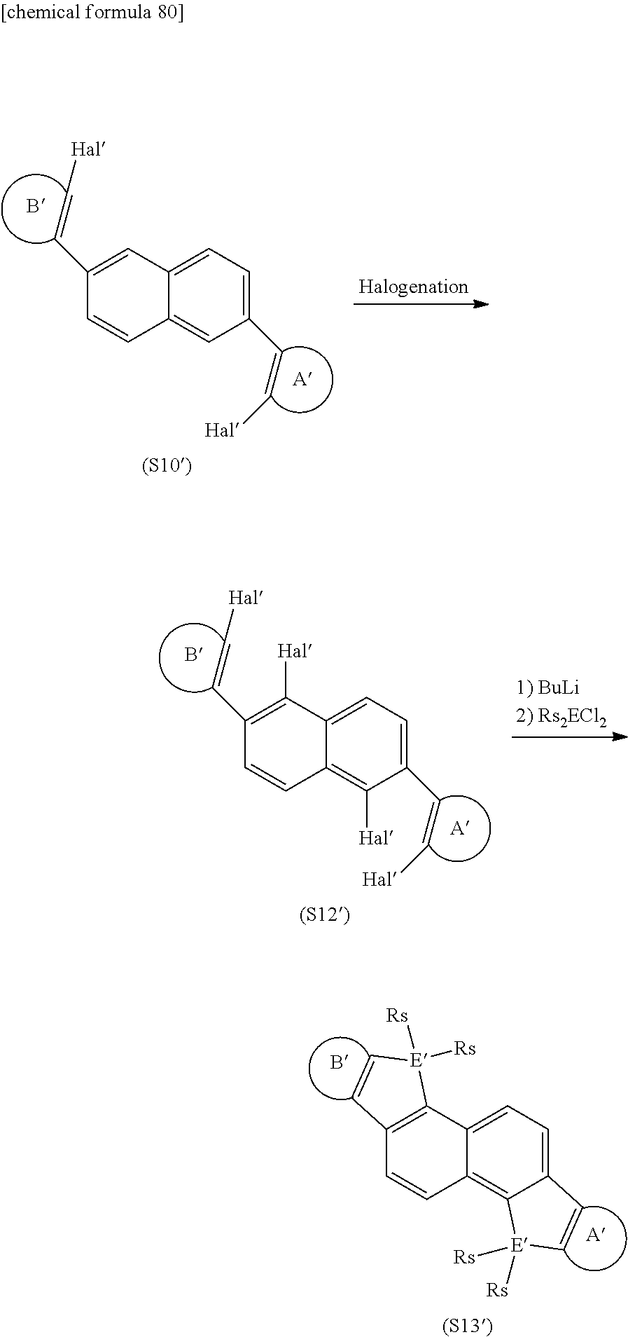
C1(C=C[Hal])=CC=C2C(=C1)C=CC(C=C[Hal])=C2.C1(C=C[Hal])=CC=C2C(=C1[Hal])C=CC(C=C[Hal])=C2[Hal].C12=CC=C3C(=C1[E]([Rs])([Rs])C=C2)C=CC1=C3[E]([Rs])([Rs])C=C1
